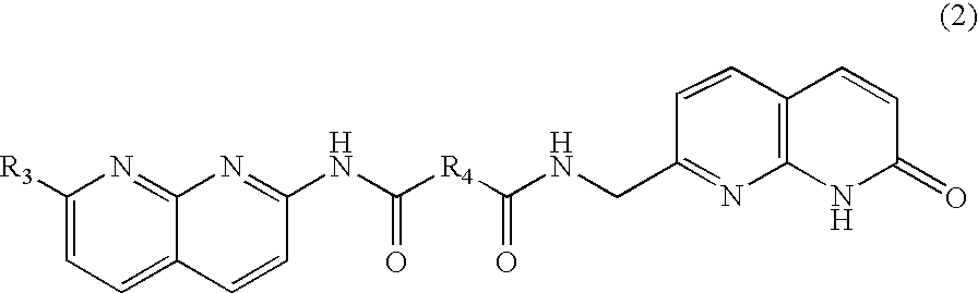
C1=CC(CNC([R4]C(NC2=NC3=NC([R3])=CC=C3C=C2)=O)=O)=NC2=C1C=CC(=O)N2
